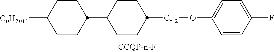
C1CC(C2CCC([CF2]OC3=CC=C(F)C=C3)CC2)CCC1[CnH2n+1]
